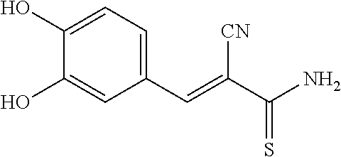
C1(C=C(C(N)=S)[CN])=CC=C(O)C(O)=C1
